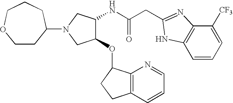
C(C(NC1C(OC2C3=C(CC2)C=CC=N3)CN(C2CCOCCC2)C1)=O)C1=NC2=C(C=CC=C2[CF3])N1
